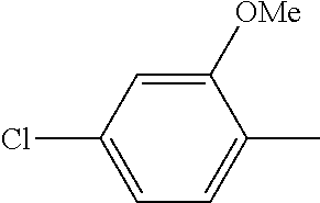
C1=C(Cl)C=C([OMe])C(C)=C1
